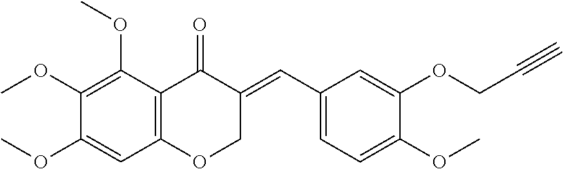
C12=C(C(OC)=C(OC)C(OC)=C1)C(=O)C(=CC1=CC=C(OC)C(OCC#C)=C1)CO2
